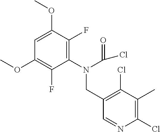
C1=C(OC)C(F)=C(N(CC2=C(Cl)C(C)=C(Cl)N=C2)C(Cl)=O)C(F)=C1OC
